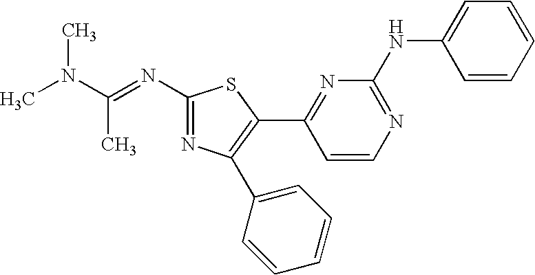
CN(C(=NC1=NC(C2=CC=CC=C2)=C(C2=NC(NC3=CC=CC=C3)=NC=C2)S1)C)C
